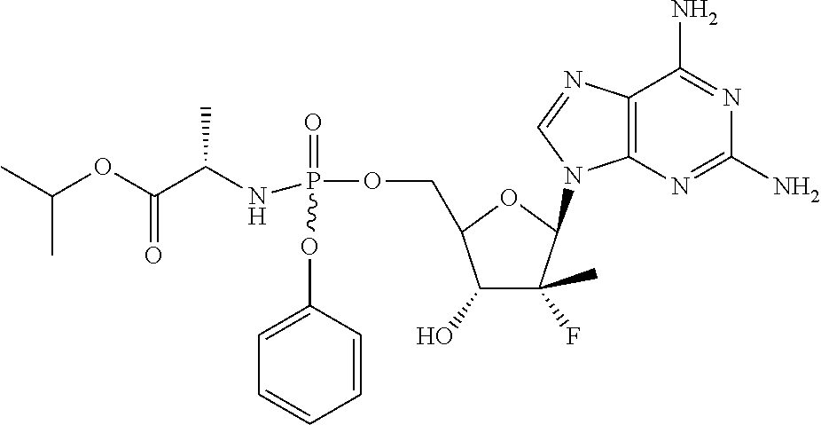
C12=C(N=C(N)N=C1N)N(C1C(F)(C)C(O)C(COP(=O)(NC(C(OC(C)C)=O)C)OC3=CC=CC=C3)O1)C=N2
